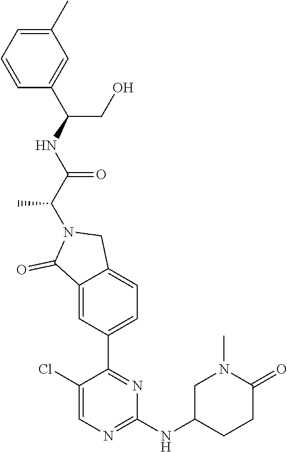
C1(C)=CC=CC(C(NC(=O)C(C)N2C(=O)C3=CC(C4=NC(NC5CCC(=O)N(C)C5)=NC=C4Cl)=CC=C3C2)CO)=C1
